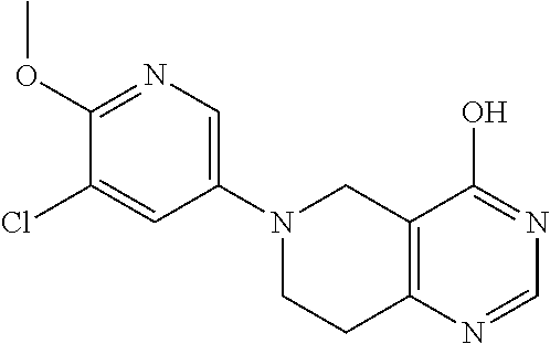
N1(C2=CN=C(OC)C(Cl)=C2)CCC2=C(C1)C(O)=NC=N2
